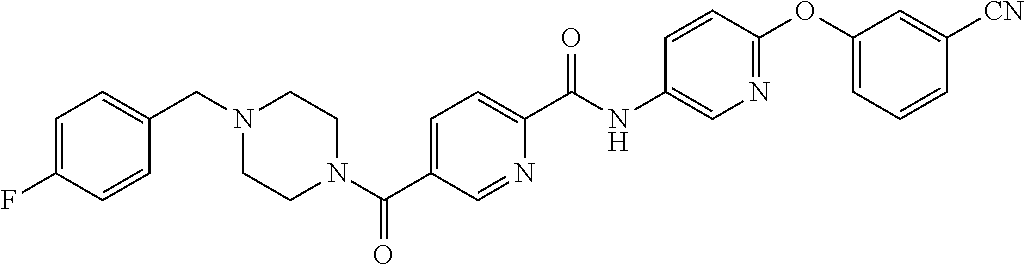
C1=C(F)C=CC(CN2CCN(C(C3=CC=C(C(NC4=CN=C(OC5=CC=CC([CN])=C5)C=C4)=O)N=C3)=O)CC2)=C1
